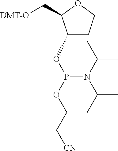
C1(OP(OCC[CN])N(C(C)C)C(C)C)CCOC1C[DMT-O]
